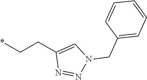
*CCC1=CN(CC2=CC=CC=C2)N=N1
